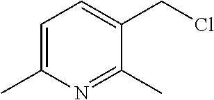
C1=C(C)N=C(C)C(CCl)=C1
